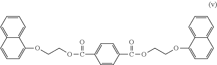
C1=CC=C2C(=C1)C(OCCOC(C1=CC=C(C(OCCOC3=CC=CC4=CC=CC=C43)=O)C=C1)=O)=CC=C2
